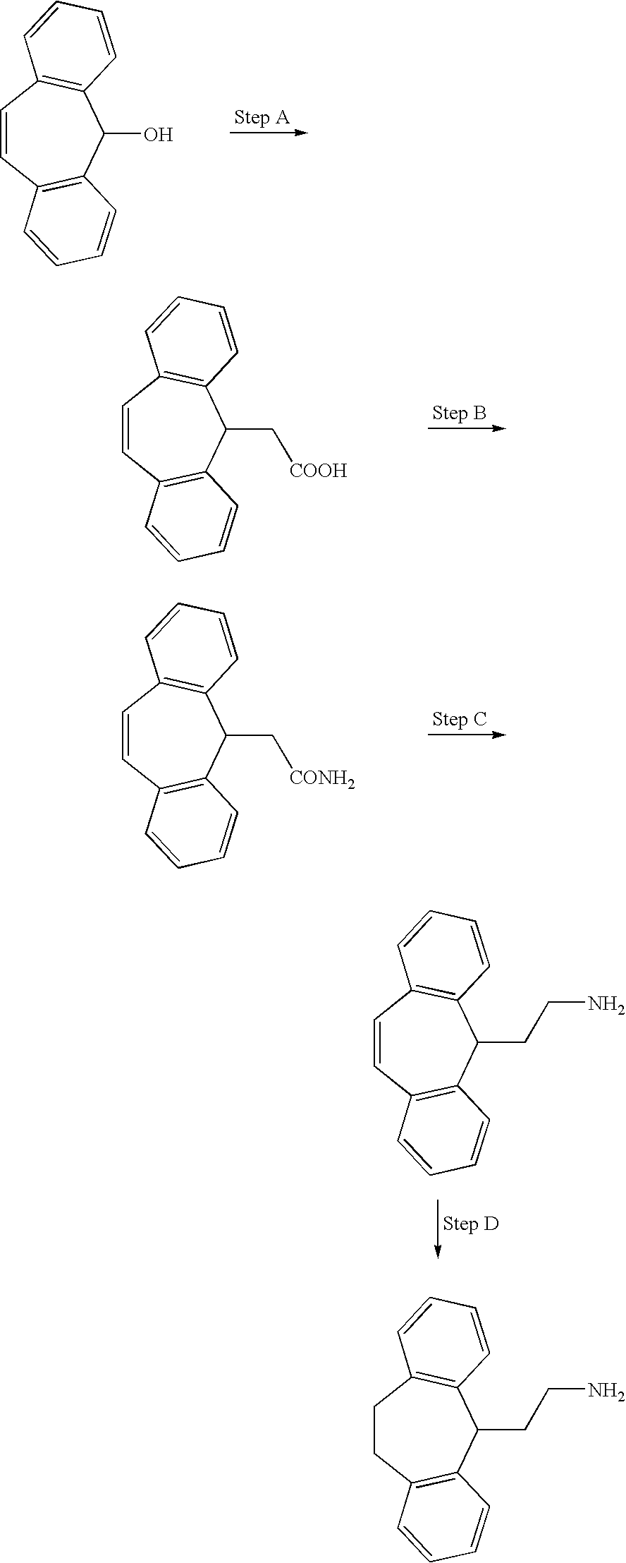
C1=CC2=C(C(O)C3=C1C=CC=C3)C=CC=C2.C1=CC2=C(C(C[COOH])C3=C1C=CC=C3)C=CC=C2.C1=CC2=C(C(C[CONH2])C3=C1C=CC=C3)C=CC=C2.C1=CC2=C(C(CCN)C3=C1C=CC=C3)C=CC=C2.C1CC2=C(C(CCN)C3=C1C=CC=C3)C=CC=C2
